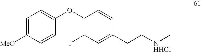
C1=C([MeO])C=CC(OC2=C(I)C=C(CC[NHHCl]C)C=C2)=C1
